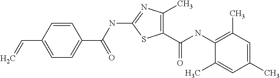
C1=CC(C=C)=CC=C1C(NC1=NC(C)=C(C(NC2=C(C)C=C(C)C=C2C)=O)S1)=O
